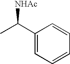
C1(C(C)[NHAc])=CC=CC=C1
